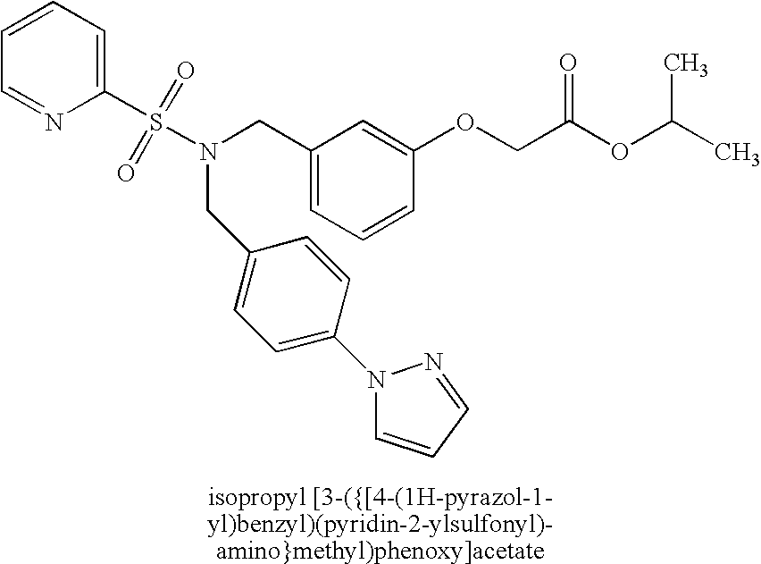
C1=CC=C(S(=O)(=O)N(CC2=CC=CC(OCC(OC(C)C)=O)=C2)CC2=CC=C(N3C=CC=N3)C=C2)N=C1
